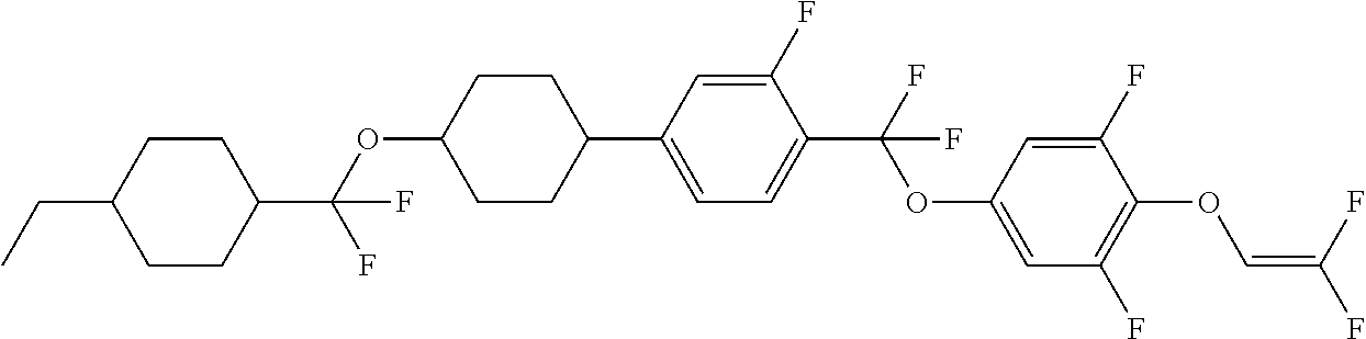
C1CC(C(OC2CCC(C3=CC=C(C(F)(OC4=CC(F)=C(OC=C(F)F)C(F)=C4)F)C(F)=C3)CC2)(F)F)CCC1CC
